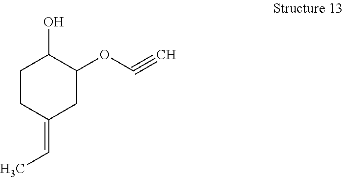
C1CC(=CC)CC(OC#C)C1O
